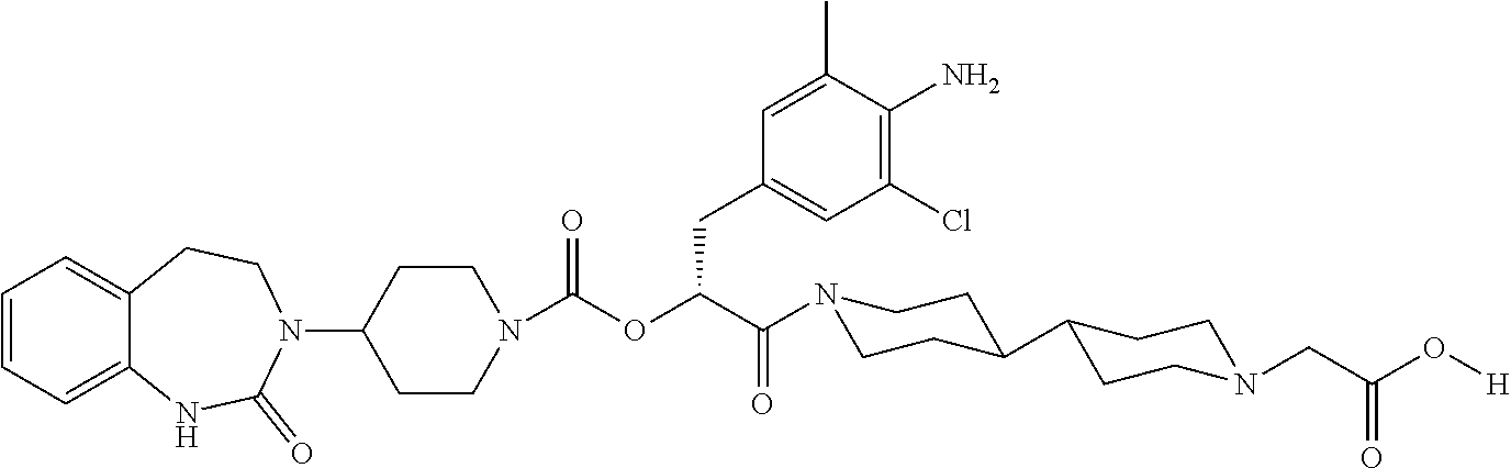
C1=CC=C2C(=C1)CCN(C1CCN(C(OC(CC3=CC(Cl)=C(N)C(C)=C3)C(=O)N3CCC(C4CCN(CC(O[H])=O)CC4)CC3)=O)CC1)C(=O)N2
